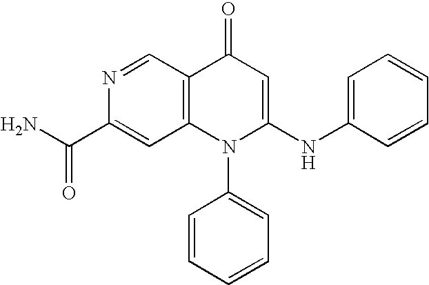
O=C(N)C1=CC2=C(C=N1)C(=O)C=C(NC1=CC=CC=C1)N2C1=CC=CC=C1
